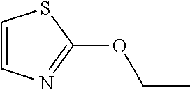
C1=CN=C(OCC)S1
